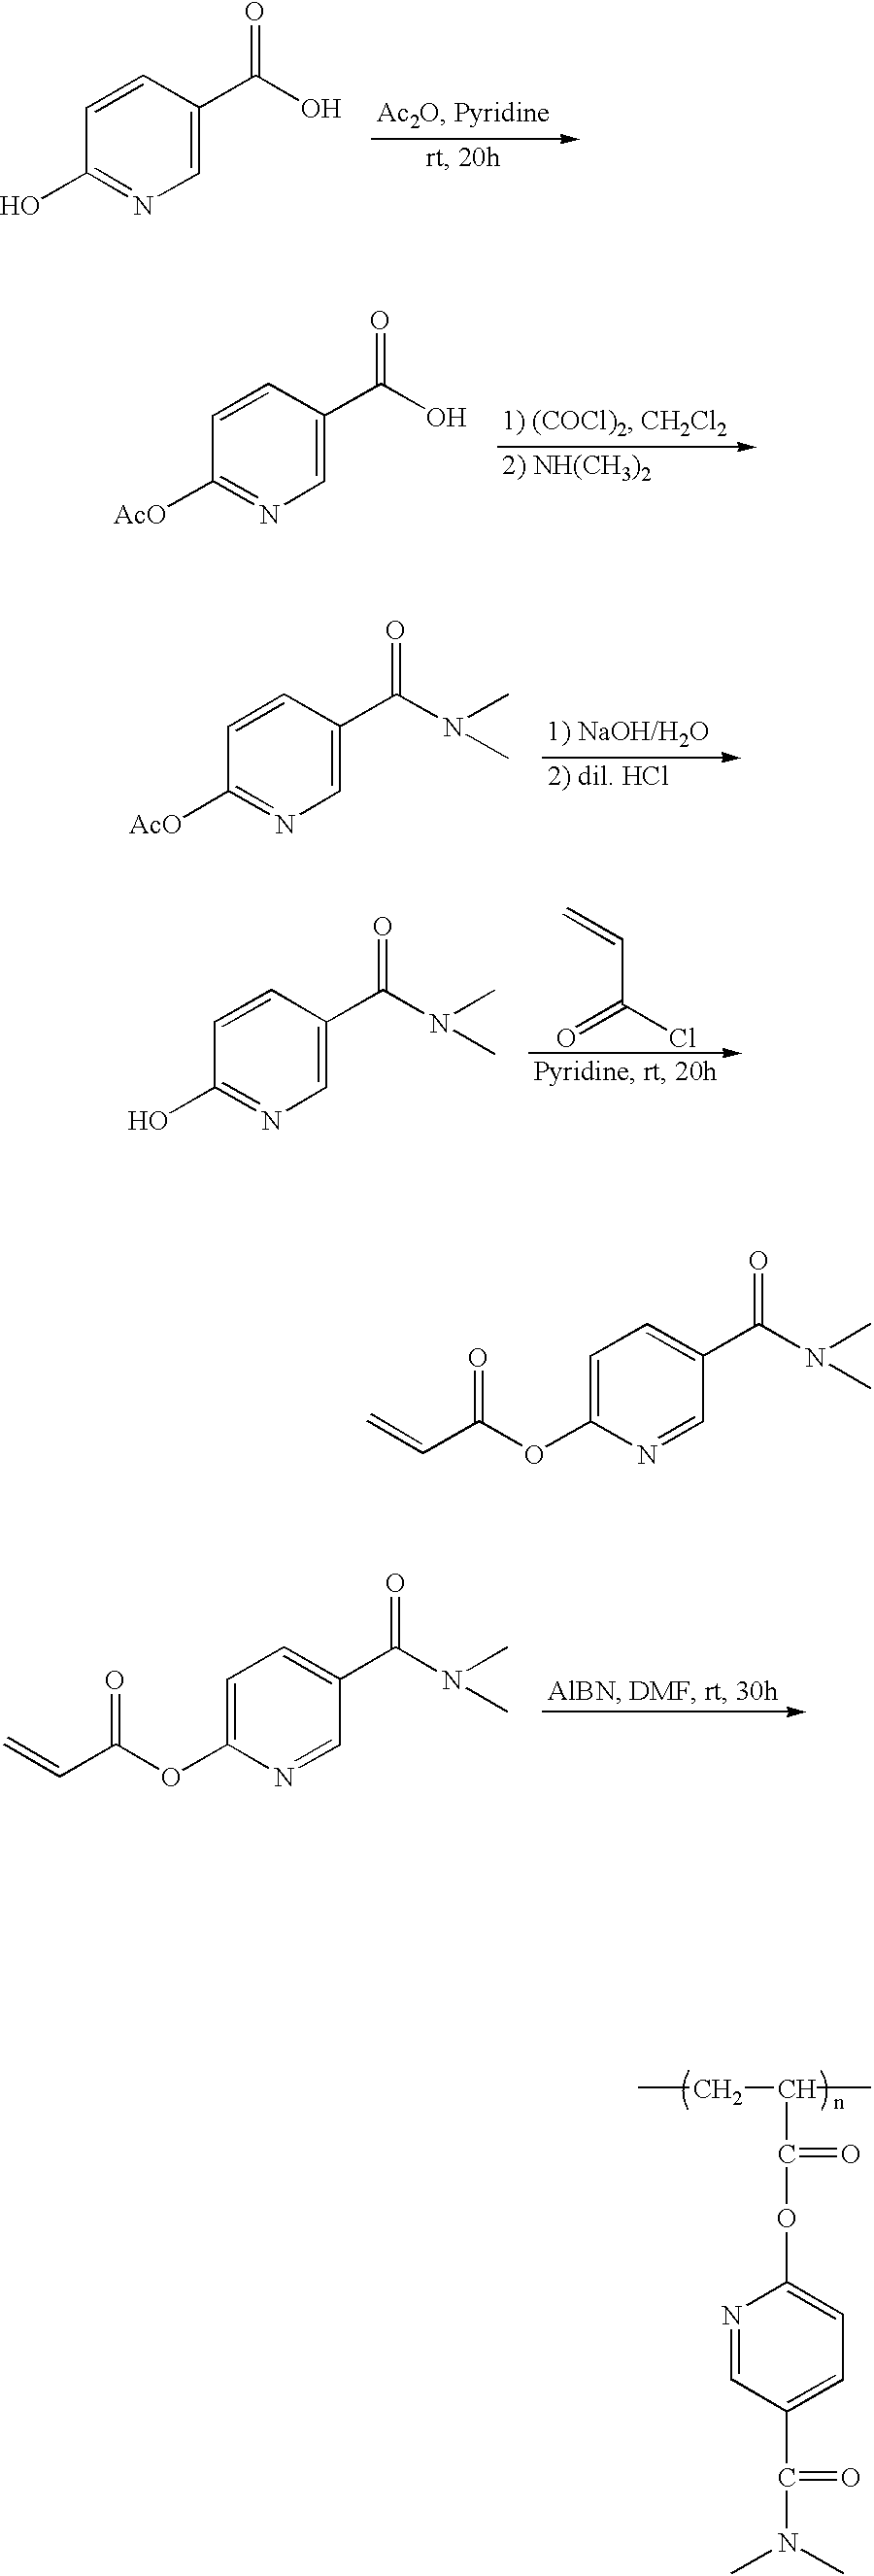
C1=C(C(O)=O)C=CC(O)=N1.C1=C(C(O)=O)C=CC([AcO])=N1.C1=C(C(N(C)C)=O)C=CC([AcO])=N1.C1=C(C(N(C)C)=O)C=CC(O)=N1.O=C(Cl)C=C.C1=NC(OC(C=C)=O)=CC=C1C(N(C)C)=O.CCC(C)C(=O)OC1=CC=C(C(=O)N(C)C)C=N1.C1=NC(OC(C=C)=O)=CC=C1C(N(C)C)=O
